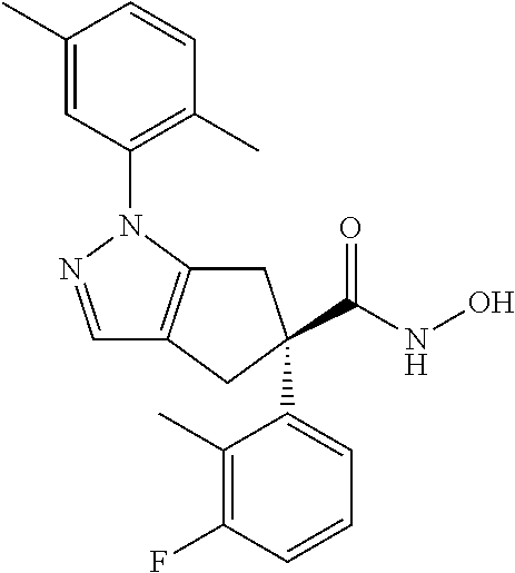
C1=NN(C2=C(C)C=CC(C)=C2)C2=C1CC(C(NO)=O)(C1=CC=CC(F)=C1C)C2
